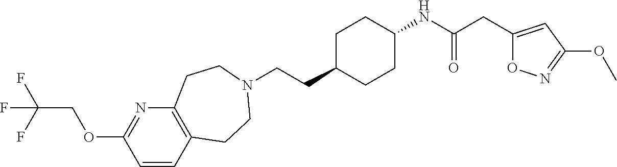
C(CC1CCC(NC(CC2=CC(OC)=NO2)=O)CC1)N1CCC2=C(N=C(OCC(F)(F)F)C=C2)CC1
